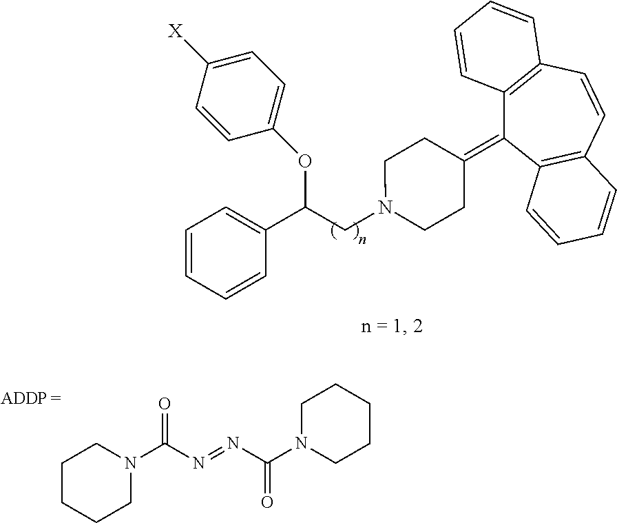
C1=CC=CC(C(CN2CCC(=C3C4=C(C=CC5=C3C=CC=C5)C=CC=C4)CC2)OC2=CC=C([X])C=C2)=C1.C1CCCN(C(N=NC(N2CCCCC2)=O)=O)C1
